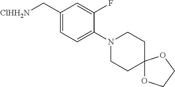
C1(C[ClHH2N])=CC=C(N2CCC3(CC2)OCCO3)C(F)=C1
